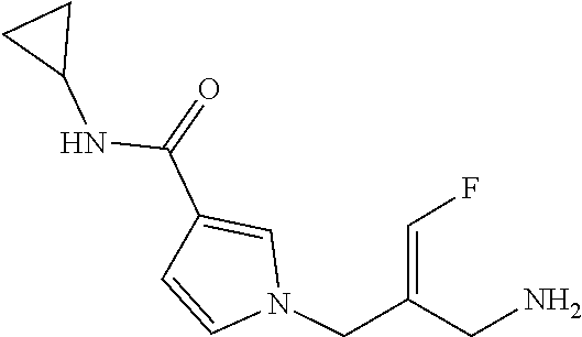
C1=CN(CC(=CF)CN)C=C1C(=O)NC1CC1
